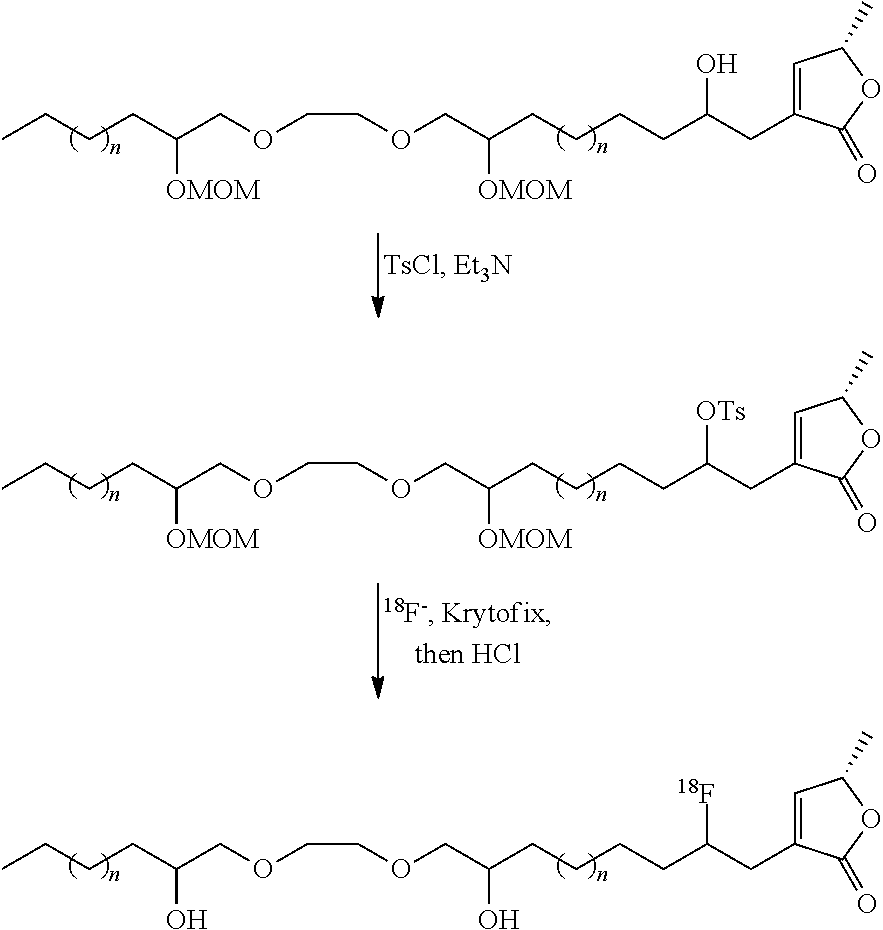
CCCCC(COCCOCC(CCCCC(CC1=CC(C)OC1=O)[OTs])[OMOM])[OMOM].CCCCC(COCCOCC(CCCCC(CC1=CC(C)OC1=O)[18F])O)O.CCCCC(COCCOCC(CCCCC(CC1=CC(C)OC1=O)O)[OMOM])[OMOM]
